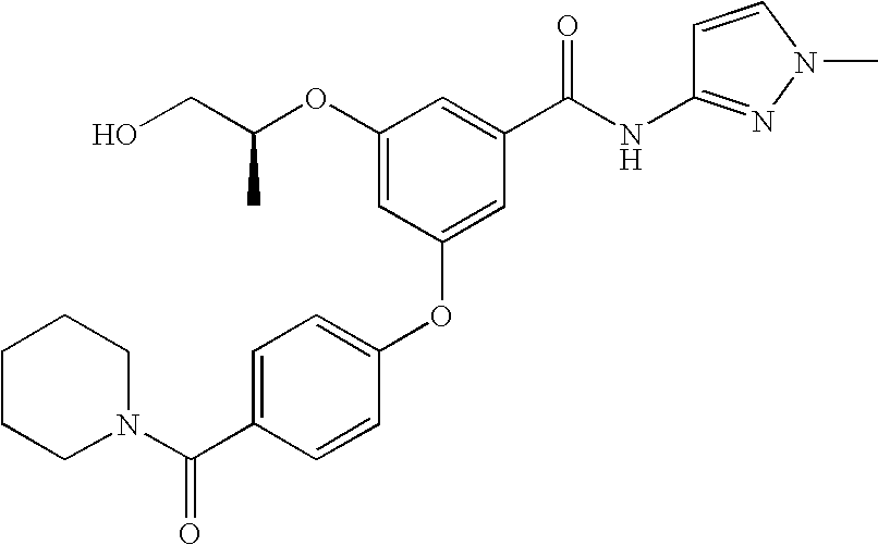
O(C1=CC(OC2=CC=C(C(N3CCCCC3)=O)C=C2)=CC(C(NC2=NN(C)C=C2)=O)=C1)C(CO)C
